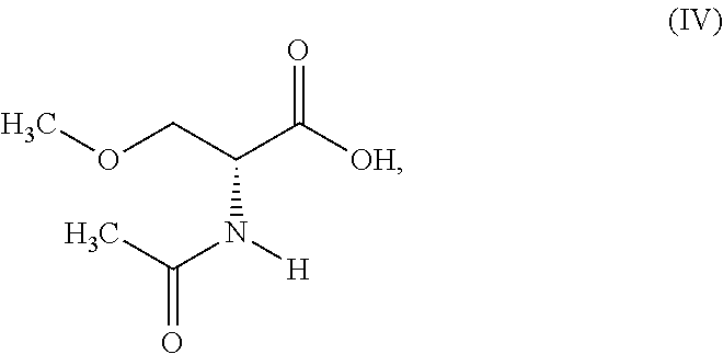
O(CC(C([OH])=O)N([H])C(C)=O)C
